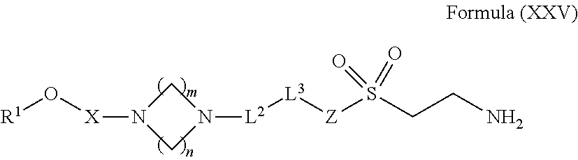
O([X]N1CN([L2][L3][Z]S(CCN)(=O)=O)C1)[R1]
